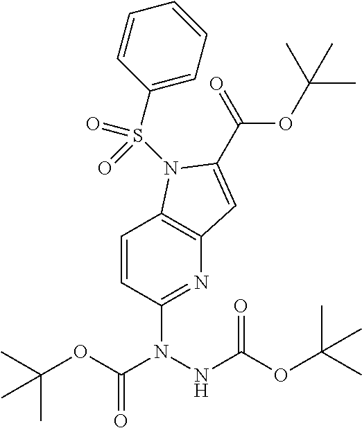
C1=CC(N(NC(OC(C)(C)C)=O)C(OC(C)(C)C)=O)=NC2=C1N(S(C1=CC=CC=C1)(=O)=O)C(C(OC(C)(C)C)=O)=C2
